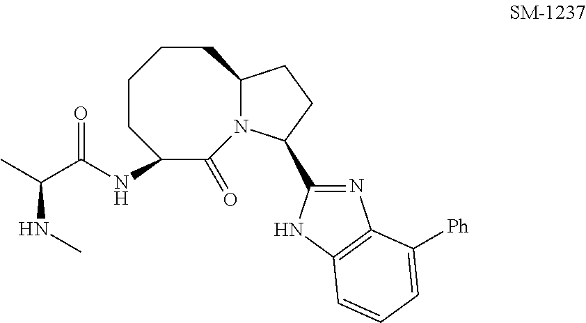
C1CC(NC(C(C)NC)=O)C(=O)N2C(CC1)CCC2C1=NC2=C(N1)C=CC=C2[Ph]
